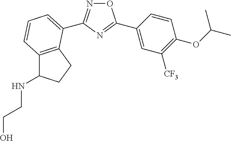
O1N=C(C2=CC=CC3=C2CCC3NCCO)N=C1C1=CC([CF3])=C(OC(C)C)C=C1
